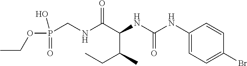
C(C(C(NC(=O)NC1=CC=C(Br)C=C1)C(NCP(OCC)(=O)O)=O)C)C
